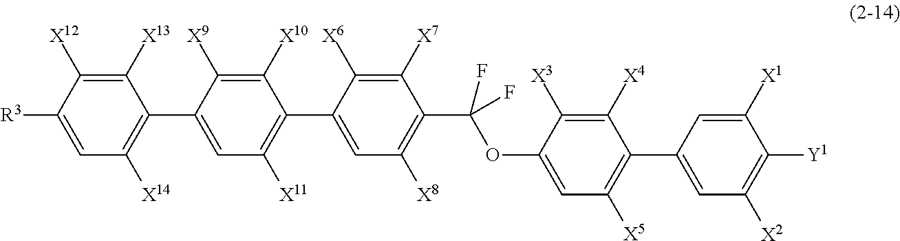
C1([X7])=C([X6])C(C2=C([X11])C=C(C3=C([X14])C=C([R3])C([X12])=C3[X13])C([X9])=C2[X10])=CC([X8])=C1C(OC1=CC([X5])=C(C2=CC([X2])=C([Y1])C([X1])=C2)C([X4])=C1[X3])(F)F
